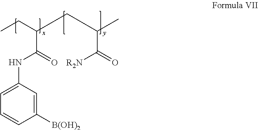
CCC(C(NC1=CC=CC([B(OH)2])=C1)=O)CC(C([R2N])=O)C
